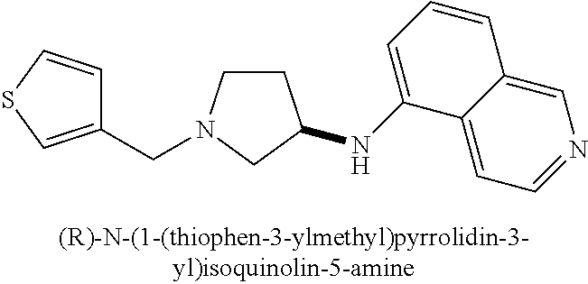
C1CN(CC2=CSC=C2)CC1NC1=CC=CC2=CN=CC=C12
